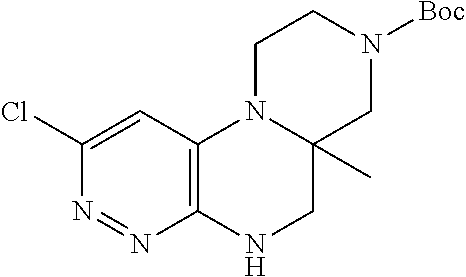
C12=C(N=NC(Cl)=C1)NCC1(C)CN([Boc])CCN21
